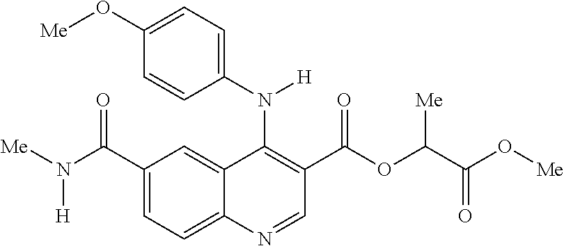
C1(C(N([Me])[H])=O)=CC=C2C(=C1)C(N(C1=CC=C(O[Me])C=C1)[H])=C(C(OC(C(O[Me])=O)[Me])=O)C=N2
